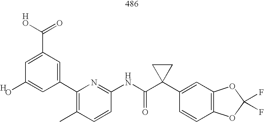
C1=C(C(O)=O)C=C(C2=C(C)C=CC(NC(=O)C3(C4=CC5=C(C=C4)OC(F)(F)O5)CC3)=N2)C=C1O.[H]
